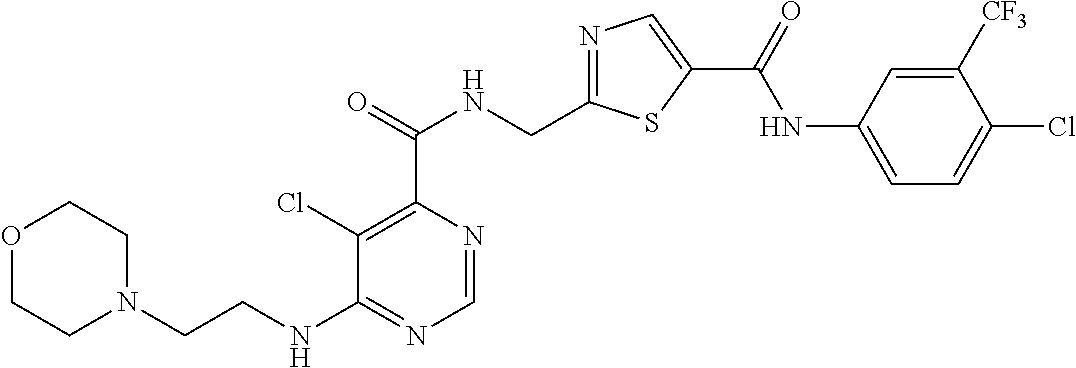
N1=C(CNC(C2=C(Cl)C(NCCN3CCOCC3)=NC=N2)=O)SC(C(=O)NC2=CC=C(Cl)C([CF3])=C2)=C1
